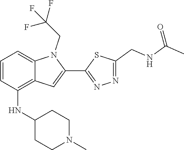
N1=C(C2=CC3=C(NC4CCN(C)CC4)C=CC=C3N2CC(F)(F)F)SC(CNC(C)=O)=N1
